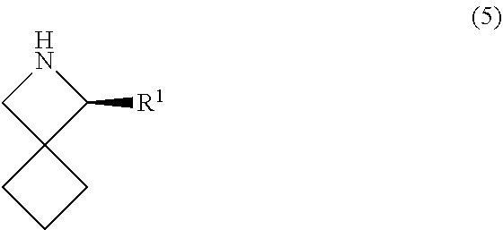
N1CC2(C1[R1])CCC2
